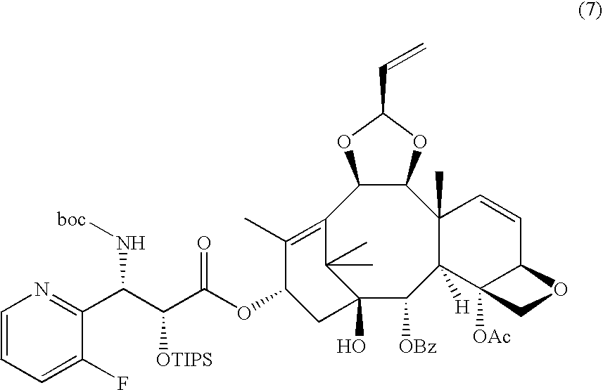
C12=C(C)C(OC(C(C(C3=NC=CC=C3F)N[boc])[OTIPS])=O)CC(O)(C1(C)C)C([OBz])C1([H])C(C)(C3C2OC(C=C)O3)C=CC2C1([OAc])CO2
